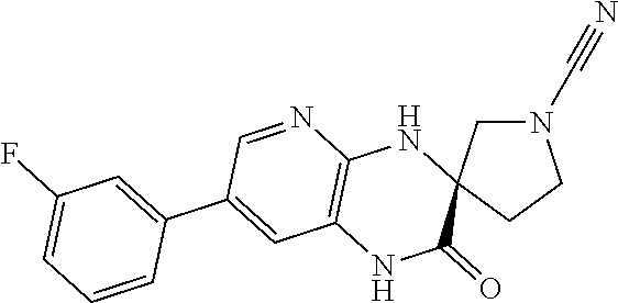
N1(C#N)CC2(CC1)NC1=C(NC2=O)C=C(C2=CC(F)=CC=C2)C=N1
